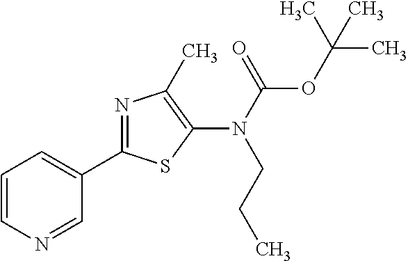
C1=CN=CC(C2=NC(C)=C(N(C(OC(C)(C)C)=O)CCC)S2)=C1
